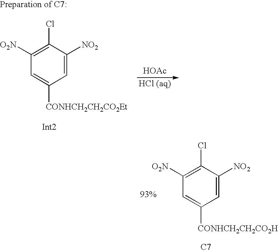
C1=C([NO2])C(Cl)=C([O2N])C=C1[CONHCH2CH2CO2Et].[HOAc].C1=C([NO2])C(Cl)=C([O2N])C=C1[CONHCH2CH2CO2H].[C7]
